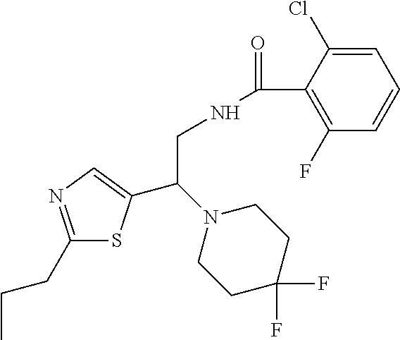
C1(CCC)=NC=C(C(N2CCC(F)(F)CC2)CNC(=O)C2=C(F)C=CC=C2Cl)S1
